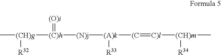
C[(CH)g]([R32])[(C)h]([(N)j][(A)k]([(C]=[C)l][(CH)m](C)[R34])[R33])=[(O)i]
